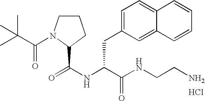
Cl.N(C(C(NCCN)=O)CC1=CC=C2C(=C1)C=CC=C2)C(=O)C1N(C(C(C)(C)C)=O)CCC1
